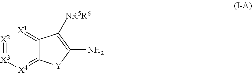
[X2]=[X3][X4]=C1C(=[X1])C([NR5R6])=C(N)[Y]1
